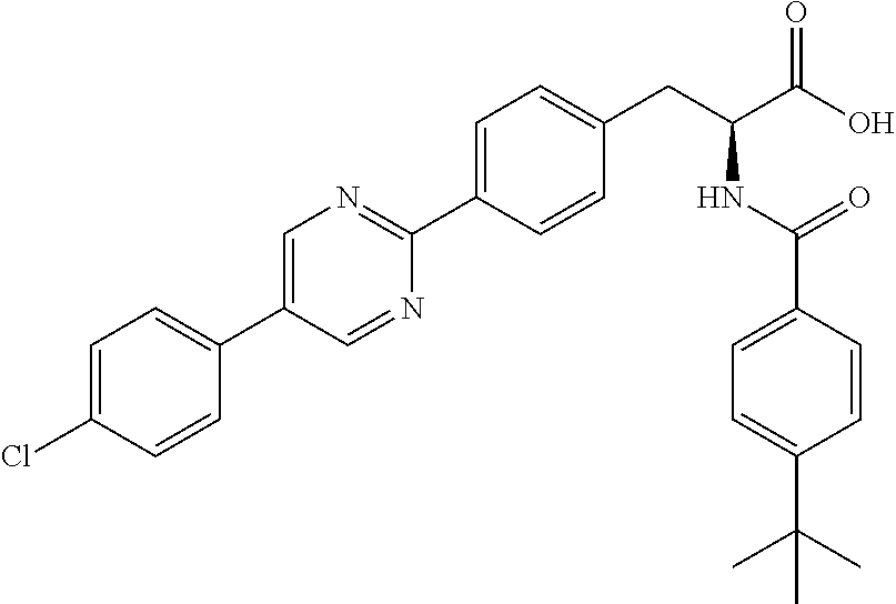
ClC1=CC=C(C2=CN=C(C3=CC=C(CC(NC(=O)C4=CC=C(C(C)(C)C)C=C4)C(O)=O)C=C3)N=C2)C=C1
